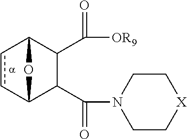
c1cC2C(C(N3CC[X]CC3)=O)C(C(=O)[OR9])C1O2
